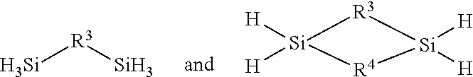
[Si][R3][Si].[Si]1([H])([H])[R3][Si]([H])([H])[R4]1
